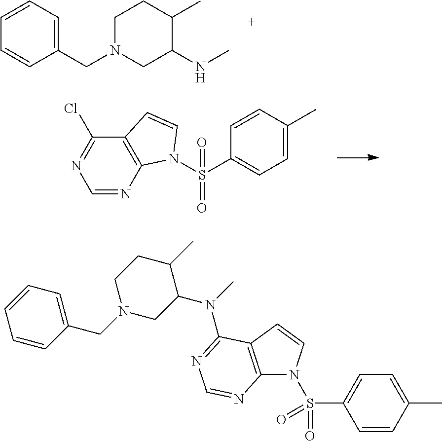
C1=CC=C(CN2CC(N(C)C3=NC=NC4=C3C=CN4S(C3=CC=C(C)C=C3)(=O)=O)C(C)CC2)C=C1.C1(CN2CC(NC)C(C)CC2)=CC=CC=C1.C1=NC2=C(C(Cl)=N1)C=CN2S(C1=CC=C(C)C=C1)(=O)=O
